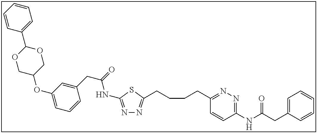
N1=C(NC(CC2=CC(OC3COC(C4=CC=CC=C4)OC3)=CC=C2)=O)SC(CCCCC2=NN=C(NC(CC3=CC=CC=C3)=O)C=C2)=N1
